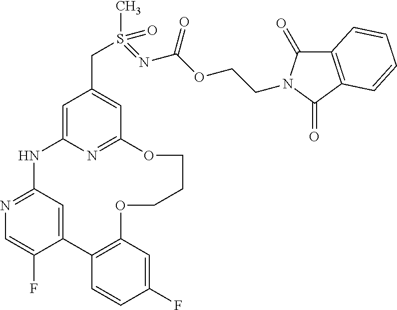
C12=CC(=NC=C1F)NC1=CC(CS(C)(=O)=NC(OCCN3C(=O)C4=C(C3=O)C=CC=C4)=O)=CC(=N1)OCCCOC1=C2C=CC(F)=C1
